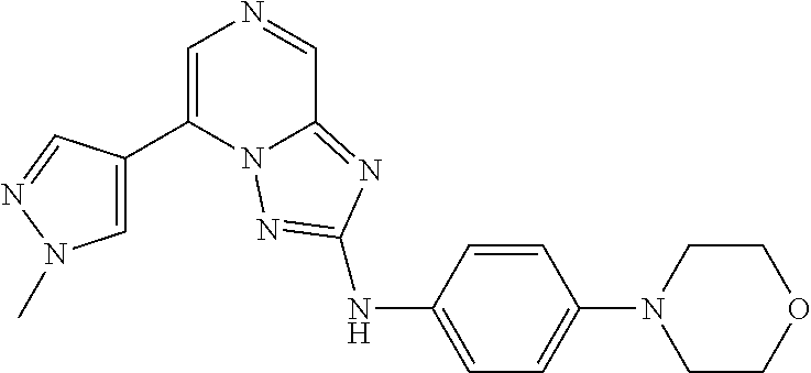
C1(C2=CN(C)N=C2)=CN=CC2=NC(NC3=CC=C(N4CCOCC4)C=C3)=NN12
